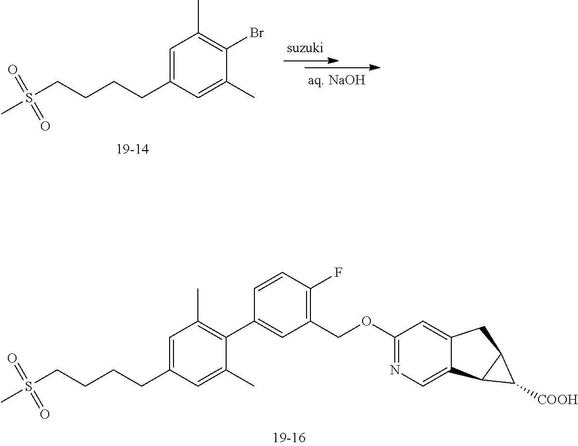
C1=C(CCCCS(C)(=O)=O)C=C(C)C(Br)=C1C.C1=C(CCCCS(C)(=O)=O)C=C(C)C(C2=CC(COC3=NC=C4C(=C3)CC3C4C3[COOH])=C(F)C=C2)=C1C
